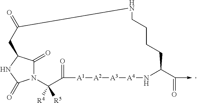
N12C(=O)C(NC1=O)CC(=O)NCCCCC(C(=O)->C)N[A4][A3][A2][A1]C(=O)C2([R4])[R5]
